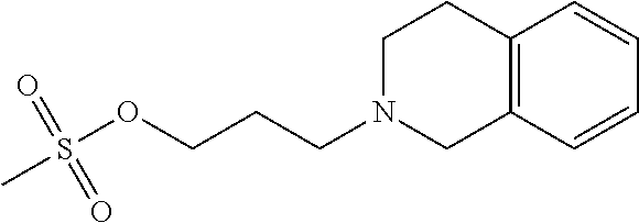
C12=C(C=CC=C1)CN(CCCOS(=O)(=O)C)CC2
